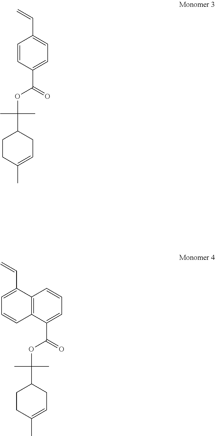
C1(C(=O)OC(C)(C)C2CCC(C)=CC2)=CC=C(C=C)C=C1.C1(C(=O)OC(C)(C)C2CCC(C)=CC2)=CC=CC2=C1C=CC=C2C=C
